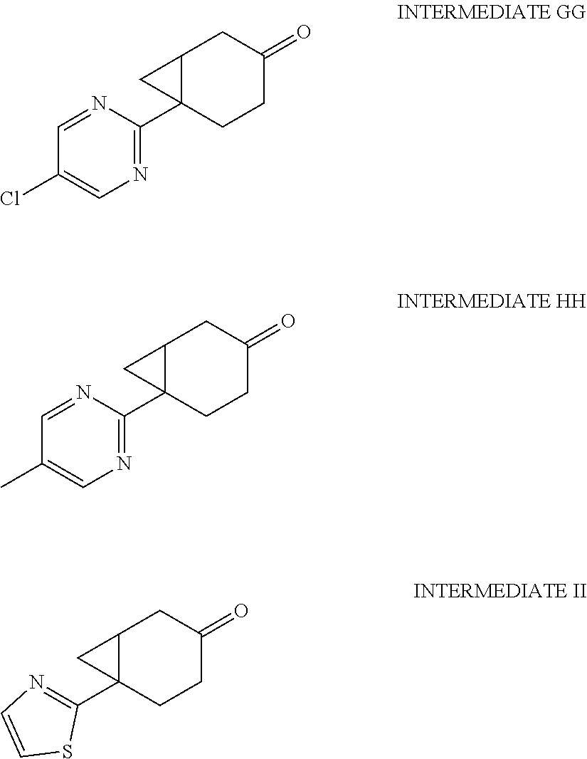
N1=C(C23CCC(=O)CC2C3)N=CC(Cl)=C1.N1=C(C23CCC(=O)CC2C3)N=CC(C)=C1.C1(C23CCC(=O)CC2C3)=NC=CS1
